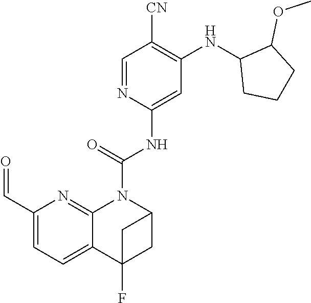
C1(C=O)=CC=C2C(=N1)N(C(NC1=CC(NC3CCCC3OC)=C([CN])C=N1)=O)C1CC2(F)C1
